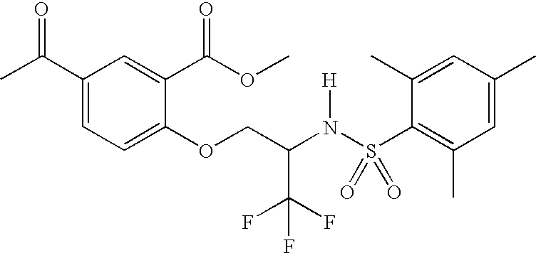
C1(C(C)=O)=CC=C(OCC(N(S(C2=C(C)C=C(C)C=C2C)(=O)=O)[H])C(F)(F)F)C(C(OC)=O)=C1
